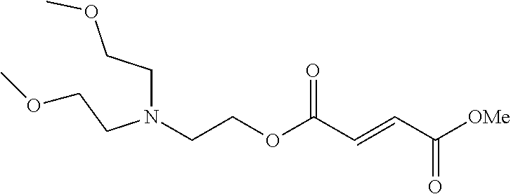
[OMe]C(C=CC(OCCN(CCOC)CCOC)=O)=O
